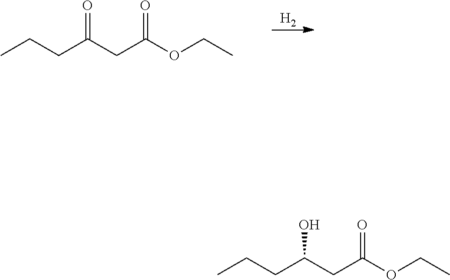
[H2].CCCC(CC(OCC)=O)=O.CCCC(CC(OCC)=O)O
